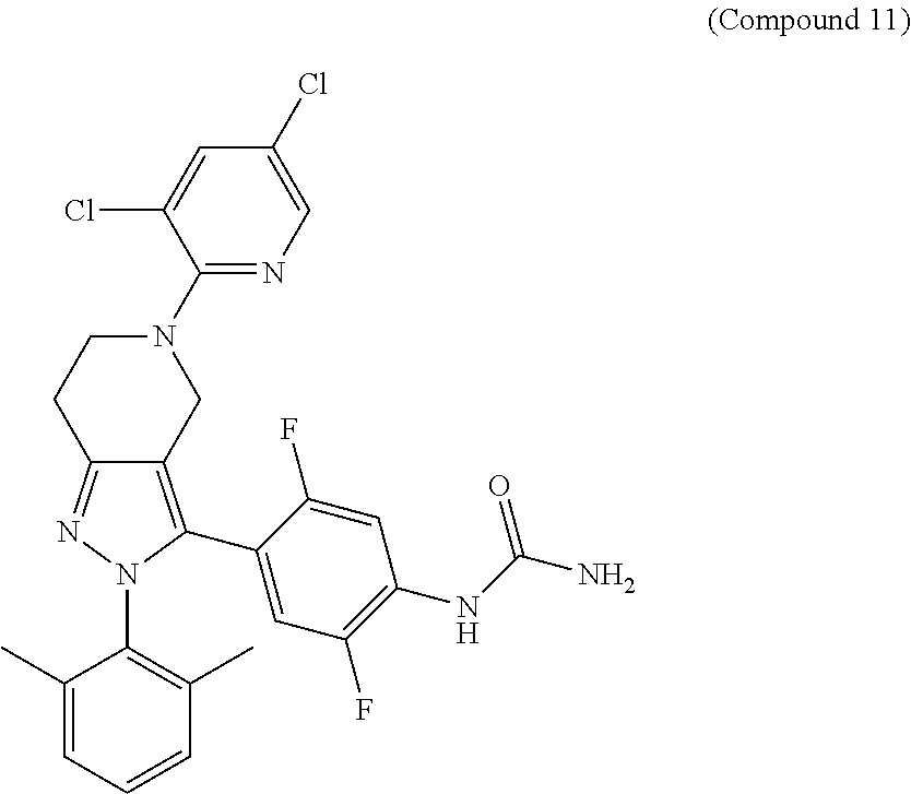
C1(C)=CC=CC(C)=C1N1N=C2C(=C1C1=CC(F)=C(NC(N)=O)C=C1F)CN(C1=NC=C(Cl)C=C1Cl)CC2
